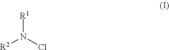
[R2]N(Cl)[R1]
